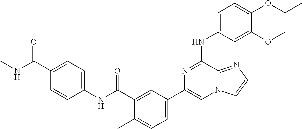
C1=C(NC2=NC(C3=CC=C(C)C(C(=O)NC4=CC=C(C(=O)NC)C=C4)=C3)=CN3C2=NC=C3)C=C(OC)C(OCC)=C1
